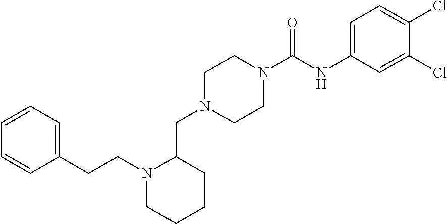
C1N(CC2CCCCN2CCC2=CC=CC=C2)CCN(C(NC2=CC=C(Cl)C(Cl)=C2)=O)C1
